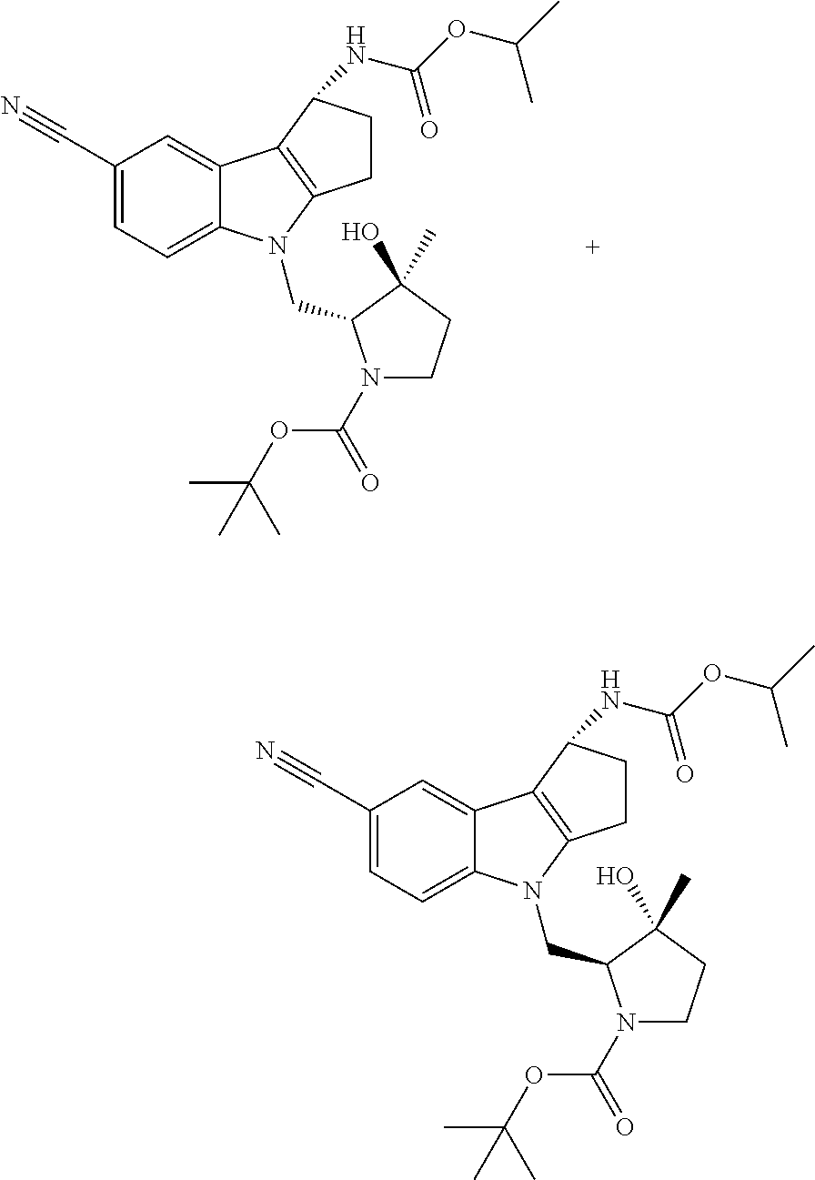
N(C(OC(C)C)=O)C1C2=C(N(CC3N(C(=O)OC(C)(C)C)CCC3(O)C)C3=CC=C(C#N)C=C32)CC1.N(C(OC(C)C)=O)C1C2=C(N(CC3N(C(=O)OC(C)(C)C)CCC3(O)C)C3=CC=C(C#N)C=C32)CC1
